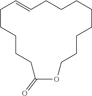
C1CCCCC(=O)OCCCCCCCCC=C1
